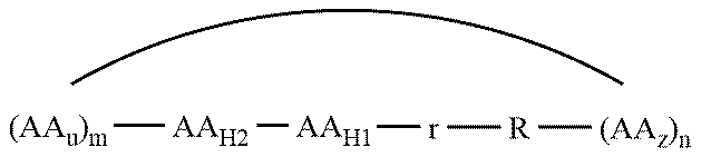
[(AAu)m][AAH2][AAH1][r][R][(AAz)n]
